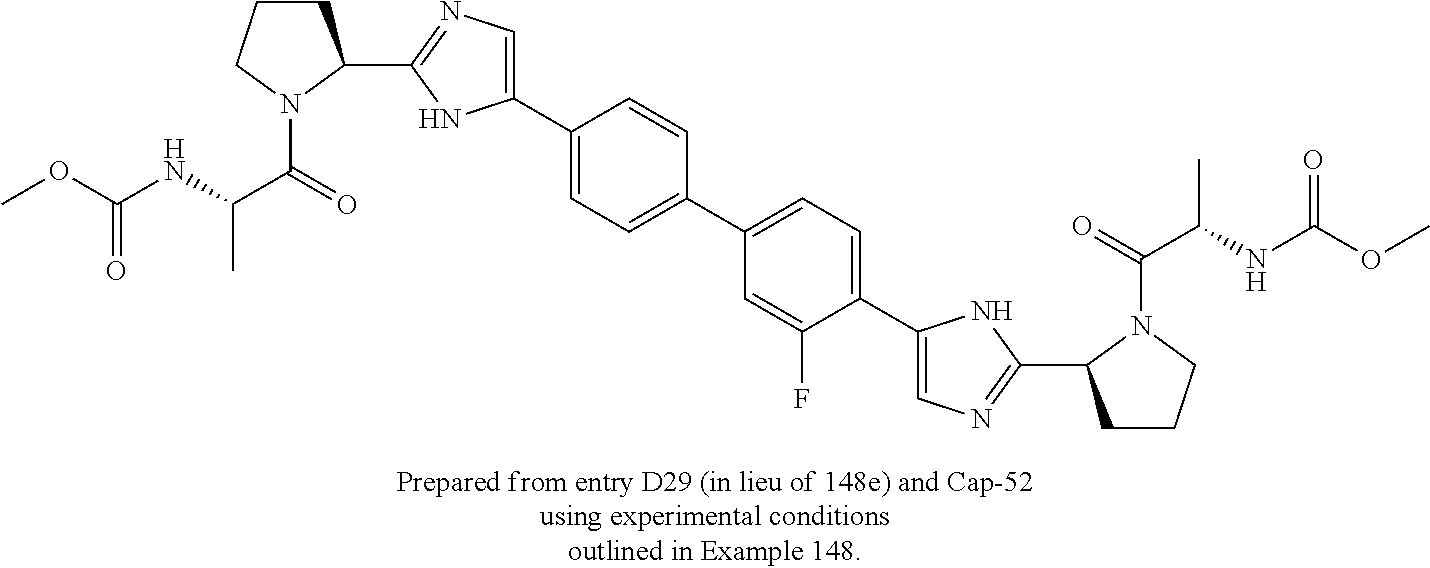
C1(C2CCCN2C(=O)C(NC(OC)=O)C)=NC=C(C2=CC=C(C3=CC=C(C4=CN=C(C5CCCN5C(=O)C(NC(OC)=O)C)N4)C(F)=C3)C=C2)N1
